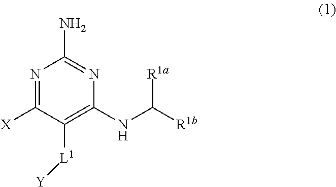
[R1a]C(NC1=C([L1][Y])C([X])=NC(N)=N1)[R1b]
